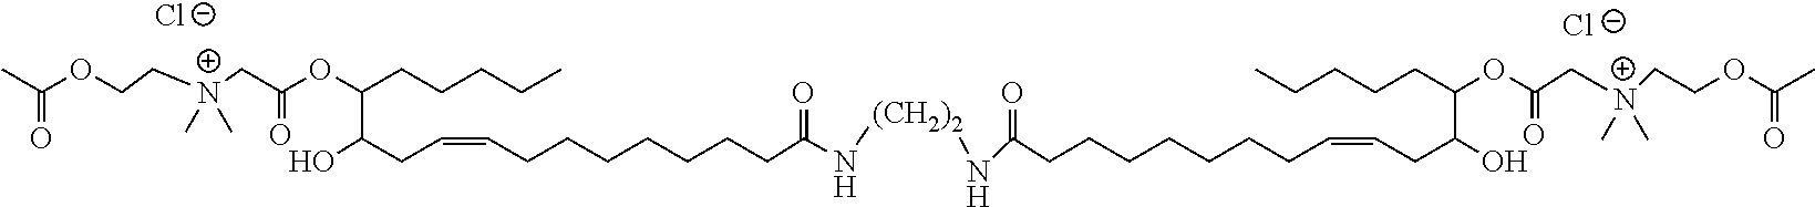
[Cl-].[Cl-].CC(OCC[N+](CC(OC(CCCCC)C(CC=CCCCCCCCC(=O)N[(CH2)2]NC(=O)CCCCCCCC=CCC(O)C(CCCCC)OC(C[N+](CCOC(C)=O)(C)C)=O)O)=O)(C)C)=O
